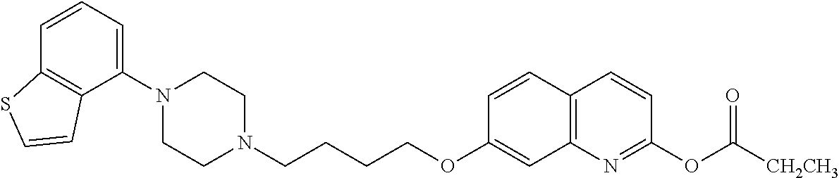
C1N(C2=CC=CC3=C2C=CS3)CCN(CCCCOC2=CC3=C(C=C2)C=CC(OC([CH2CH3])=O)=N3)C1
